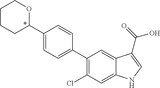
C1(C2=CC=C(C3OCCCC3)C=C2)=C(Cl)C=C2C(=C1)C(C(=O)O)=CN2
